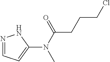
N1=CC=C(N(C(=O)CCCCl)C)N1
